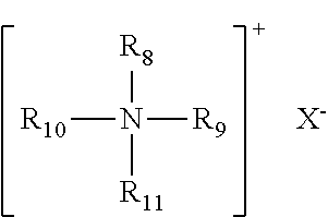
[R10]N([R9])([R8])[R11].[X-]
